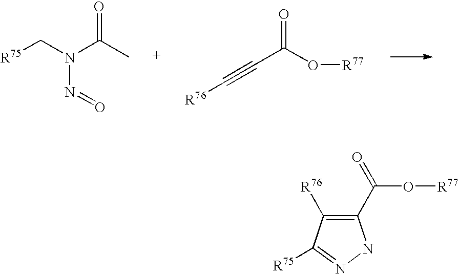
[R75]CN(C(C)=O)N=O.[R76]C#CC(O[R77])=O.C1(C(O[R77])=O)=C([R76])C([R75])=NN1
